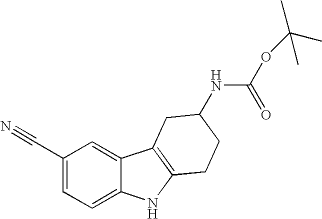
C1(C#N)=CC=C2C(=C1)C1=C(N2)CCC(NC(=O)OC(C)(C)C)C1
